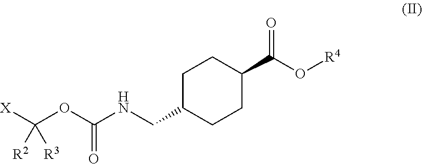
[X]C(OC(=O)NCC1CCC(C(O[R4])=O)CC1)([R2])[R3]
